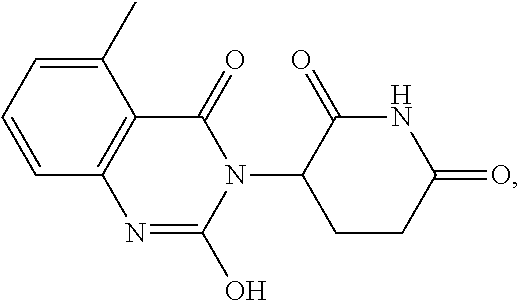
C1=CC=C(C)C2=C1N=C(O)N(C1CCC(=O)NC1=O)C2=O
